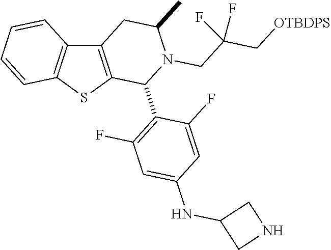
C12=C(SC3=C1C=CC=C3)C(C1=C(F)C=C(NC3CNC3)C=C1F)N(CC(C[OTBDPS])(F)F)C(C)C2
